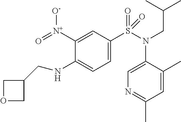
C1(N(S(=O)(=O)C2=CC=C(NCC3COC3)C([N+]([O-])=O)=C2)CC(C)C)=CN=C(C)C=C1C
